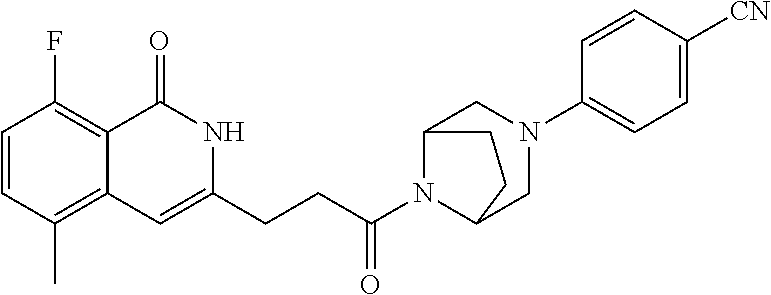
C1=CC(C)=C2C(=C1F)C(=O)NC(CCC(N1C3CN(C4=CC=C([CN])C=C4)CC1CC3)=O)=C2
